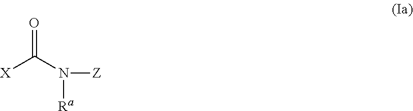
O=C(N([Z])[Ra])[X]
